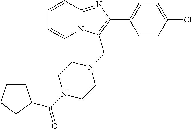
ClC1=CC=C(C2=C(CN3CCN(C(=O)C4CCCC4)CC3)N3C(=N2)C=CC=C3)C=C1
